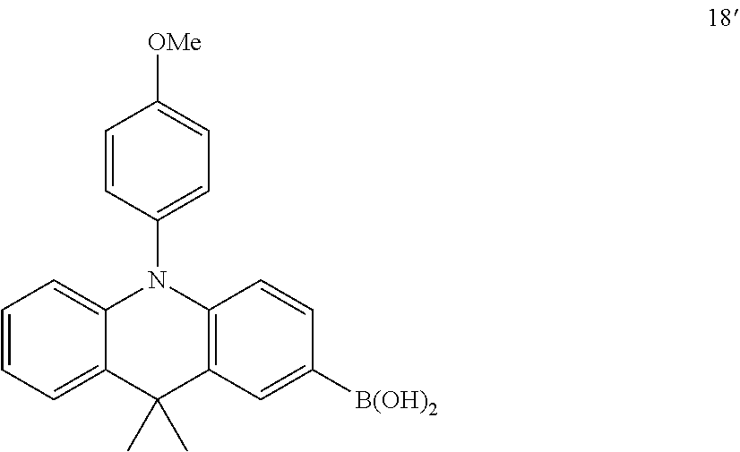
C1=CC=C2C(=C1)N(C1=CC=C([OMe])C=C1)C1=C(C2(C)C)C=C([B(OH)2])C=C1
